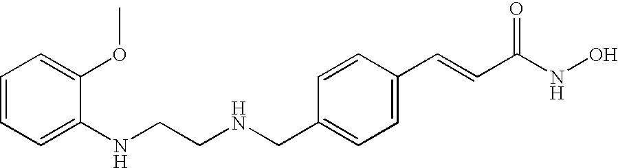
C(NCC1=CC=C(C=CC(NO)=O)C=C1)CNC1=CC=CC=C1OC
